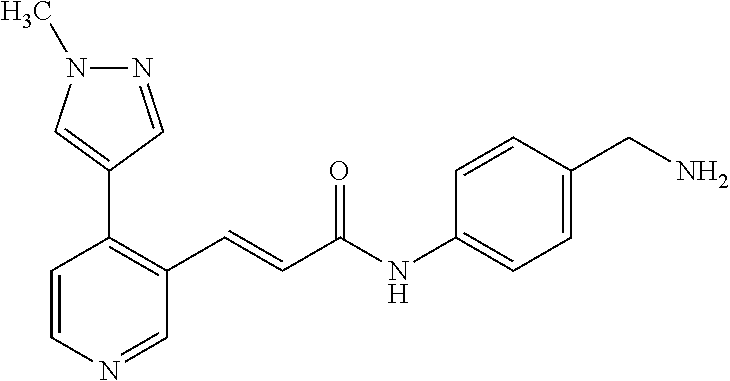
C1=CN=CC(C=CC(=O)NC2=CC=C(CN)C=C2)=C1C1=CN(C)N=C1
